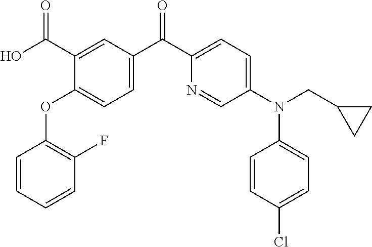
C1=CC(OC2=CC=C(C(C3=CC=C(N(C4=CC=C(Cl)C=C4)CC4CC4)C=N3)=O)C=C2C(O)=O)=C(F)C=C1
